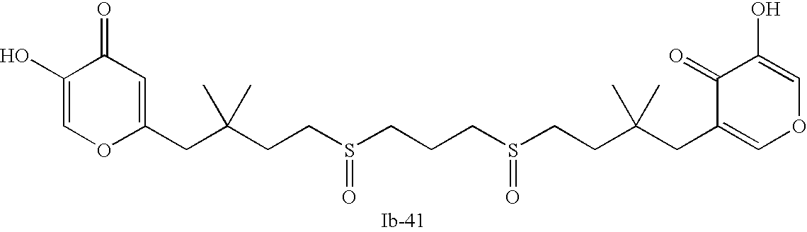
C(C(CCS(CCCS(CCC(CC1=COC=C(O)C1=O)(C)C)=O)=O)(C)C)C1=CC(=O)C(O)=CO1
